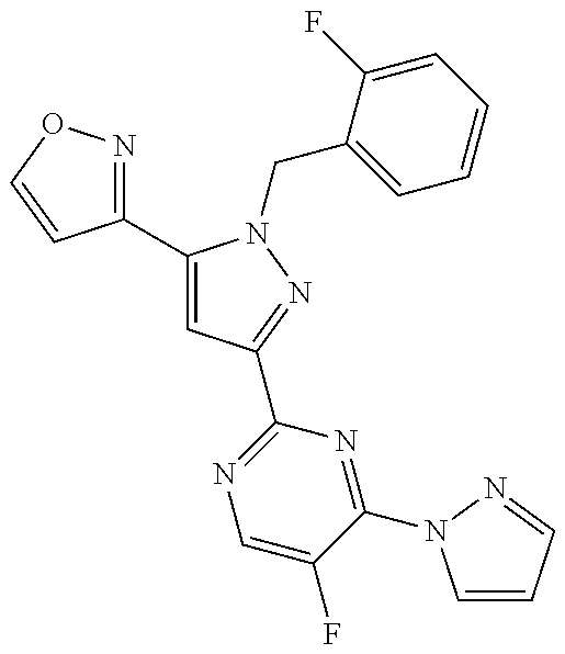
C1(C2=CC(C3=NC=C(F)C(N4C=CC=N4)=N3)=NN2CC2=CC=CC=C2F)=NOC=C1
